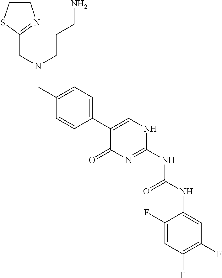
C1(F)=CC(F)=C(F)C=C1NC(NC1=NC(=O)C(C2=CC=C(CN(CC3=NC=CS3)CCCN)C=C2)=CN1)=O
